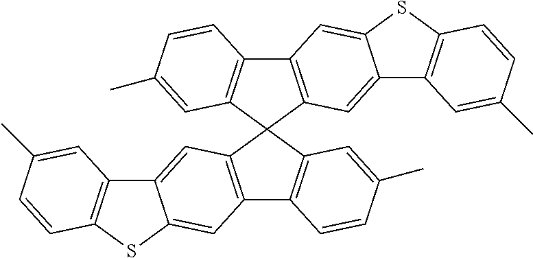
C12=C(SC3=CC4=C(C=C13)C1(C3=C4C=CC(C)=C3)C3=C(C4=C1C=C(C)C=C4)C=C1C(=C3)C3=C(S1)C=CC(C)=C3)C=CC(C)=C2
